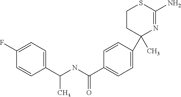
C1=CC(C2(C)N=C(N)SCC2)=CC=C1C(NC(C1=CC=C(F)C=C1)C)=O
